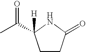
C1CC(=O)NC1(C(C)=O)[H]
